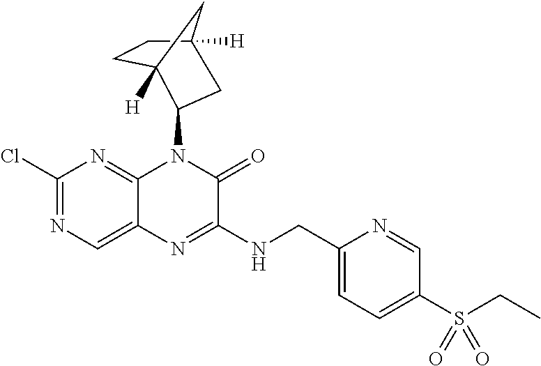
C1(Cl)=NC=C2C(=N1)N(C1C3([H])CCC([H])(C1)C3)C(=O)C(NCC1=CC=C(S(CC)(=O)=O)C=N1)=N2
